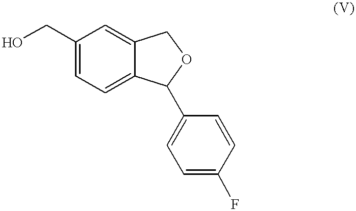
C1(CO)=CC=C2C(=C1)COC2C1=CC=C(F)C=C1
